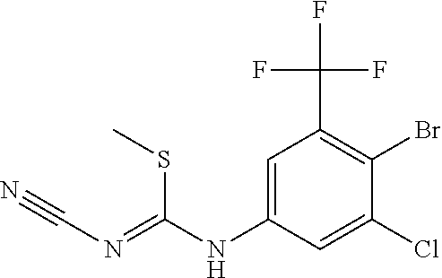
C1=C(NC(SC)=NC#N)C=C(Cl)C(Br)=C1C(F)(F)F
